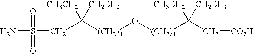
[(CH2)4](O[(CH2)4]C([CH3CH2])([CH2CH3])C[CO2H])C([CH3CH2])([CH2CH3])CS(N)(=O)=O
